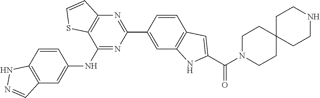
C12=C(C=C(NC3=NC(C4=CC5=C(C=C4)C=C(C(N4CCC6(CC4)CCNCC6)=O)N5)=NC4=C3SC=C4)C=C1)C=NN2
